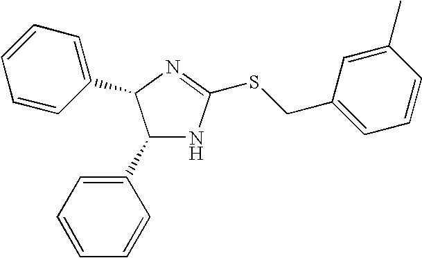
C1(C2=CC=CC=C2)NC(SCC2=CC=CC(C)=C2)=NC1C1=CC=CC=C1
